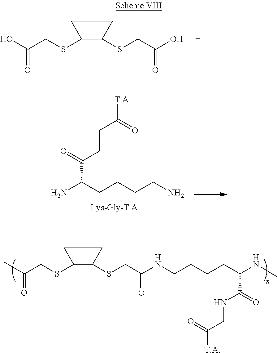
C1(SCC(O)=O)C(SCC(O)=O)CC1.NC(CCCCN)C(=O)CCC([T.A])=O.C1(SCC(C)=O)C(SCC(NCCCCC(NC)C(=O)NCC([T.A])=O)=O)CC1
